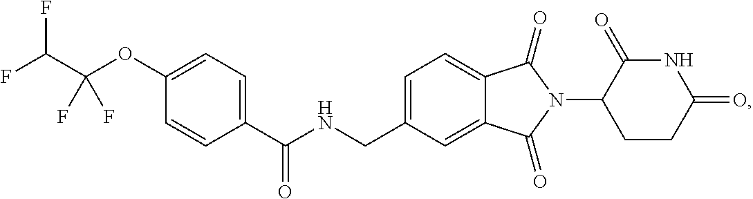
C1=C(CNC(C2=CC=C(OC(C(F)F)(F)F)C=C2)=O)C=C2C(=C1)C(=O)N(C1CCC(=O)NC1=O)C2=O
